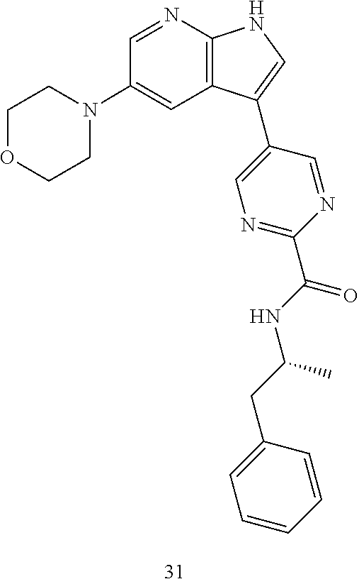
N1=C(C(=O)NC(CC2=CC=CC=C2)C)N=CC(C2=CNC3=C2C=C(N2CCOCC2)C=N3)=C1
